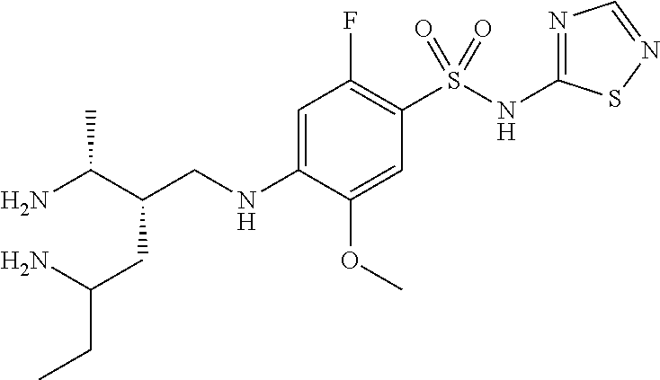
C(CNC1=CC(F)=C(S(NC2=NC=NS2)(=O)=O)C=C1OC)(C(N)C)CC(CC)N
